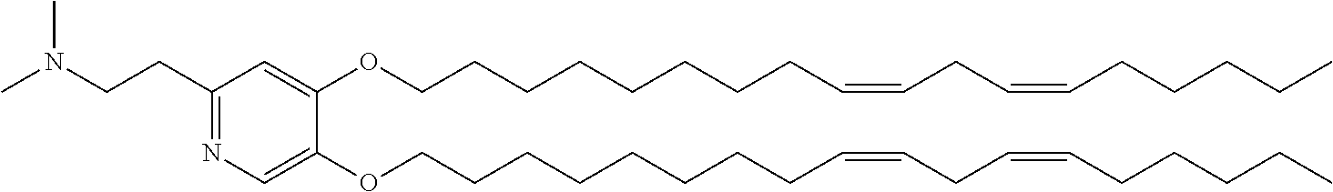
C1(CCN(C)C)=NC=C(OCCCCCCCCC=CCC=CCCCCC)C(OCCCCCCCCC=CCC=CCCCCC)=C1
